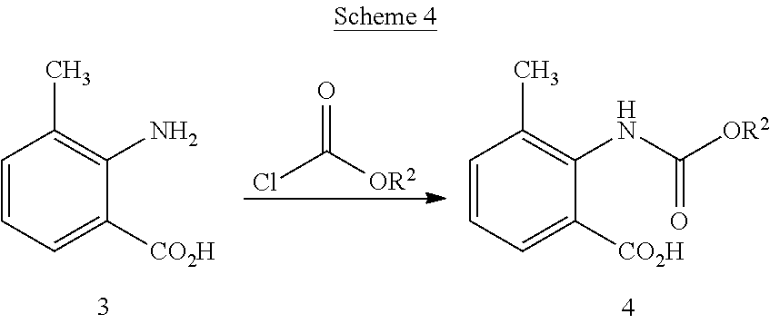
C1=CC=C([CO2H])C(NC(=O)[OR2])=C1C.ClC([OR2])=O.C1=CC=C([CO2H])C(N)=C1C
